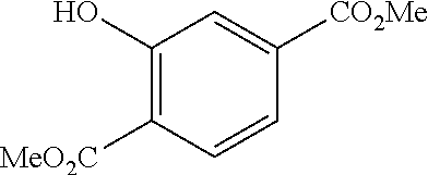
C1([MeO2C])=C(O)C=C([CO2Me])C=C1
